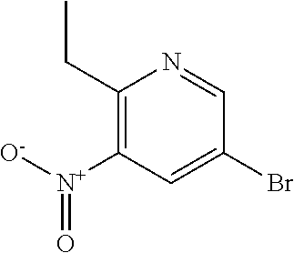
BrC1=CC([N+]([O-])=O)=C(CC)N=C1
